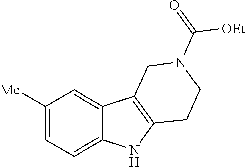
C1([Me])=CC=C2C(=C1)C1=C(CCN(C(=O)[OEt])C1)N2
